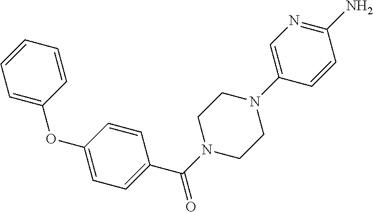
C1=C(OC2=CC=C(C(N3CCN(C4=CN=C(N)C=C4)CC3)=O)C=C2)C=CC=C1
